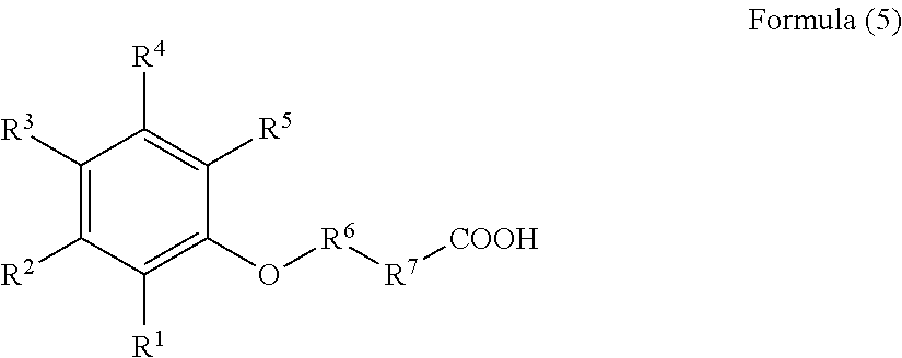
C1([R3])=C([R2])C([R1])=C(O[R6][R7][COOH])C([R5])=C1[R4]
